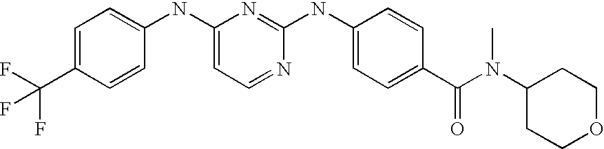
C1=C(C(F)(F)F)C=CC(NC2=CC=NC(NC3=CC=C(C(N(C4CCOCC4)C)=O)C=C3)=N2)=C1
